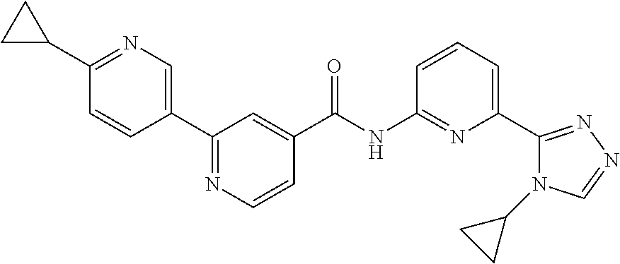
C1(C2=CN=C(C3CC3)C=C2)=NC=CC(C(NC2=NC(C3=NN=CN3C3CC3)=CC=C2)=O)=C1
